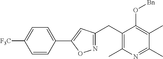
C1(CC2=C(C)N=C(C)C(C)=C2O[Bn])=NOC(C2=CC=C([F3C])C=C2)=C1
